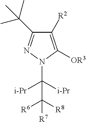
C1([R2])=C([OR3])N(C([i-Pr])([i-Pr])C([R8])([R6])[R7])N=C1C(C)(C)C
